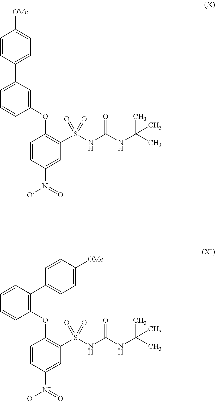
C1(OC2=C(S(NC(NC(C)(C)C)=O)(=O)=O)C=C([N+](=O)[O-])C=C2)=CC(C2=CC=C([OMe])C=C2)=CC=C1.C1(OC2=C(S(NC(NC(C)(C)C)=O)(=O)=O)C=C([N+](=O)[O-])C=C2)=C(C2=CC=C([OMe])C=C2)C=CC=C1
